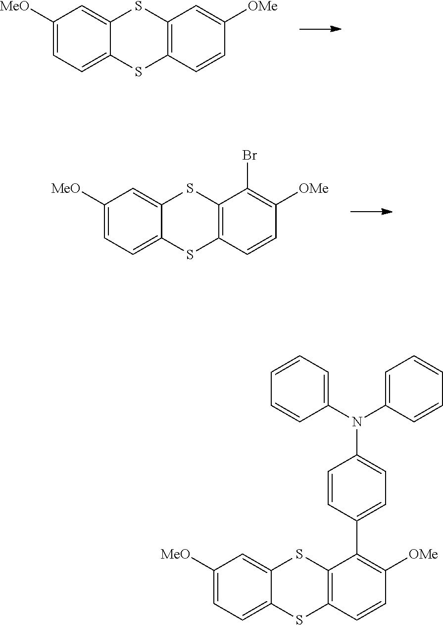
C1([MeO])=CC=C2C(=C1)SC1=C(S2)C=CC([OMe])=C1.C1([MeO])=CC=C2C(=C1)SC1=C(S2)C=CC([OMe])=C1Br.C1=CC(N(C2=CC=CC=C2)C2=CC=CC=C2)=CC=C1C1=C([OMe])C=CC2=C1SC1=CC([MeO])=CC=C1S2
